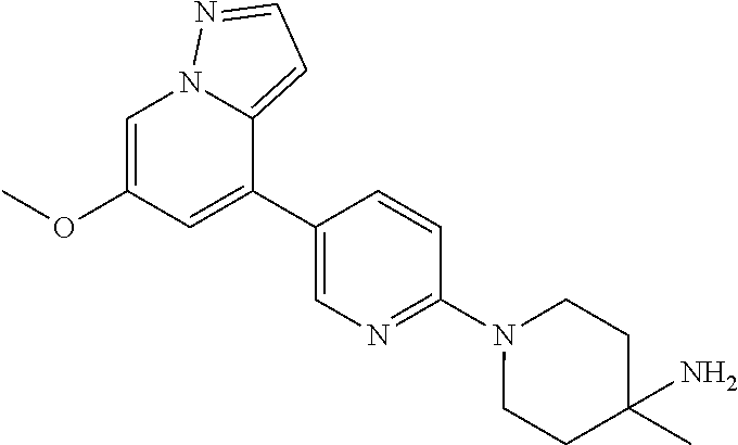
C1(C2=CC(OC)=CN3C2=CC=N3)=CN=C(N2CCC(N)(C)CC2)C=C1
